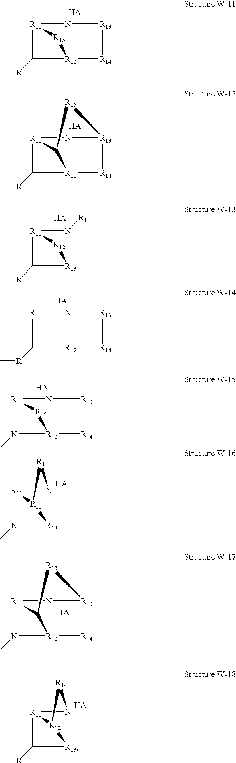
[R11]12C([R]C)[R12]34N1[R13]([R14]3)[R15]C24.[R11]12C([R]C)[R12]3(N1[R13][R14]3)[R15]2.[R11]1C([R]C)[R12]2N1[R13][R14]2.[R11]1([R15])N(C)[R12]2(C)N1[R13][R14]2.[R11]12N(C)[R13]3N1[R14][R12]23.[R11]12N(C)[R12]34N1[R13]([R14]3)[R15]C24.[R11]12C([R]C)[R13]3N1[R14][R12]23.[R11]12C([R]C)[R13](N1[R1])[R12]2
